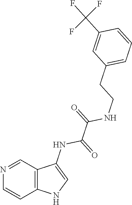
C1(C(F)(F)F)=CC(CCNC(C(NC2=CNC3=C2C=NC=C3)=O)=O)=CC=C1
